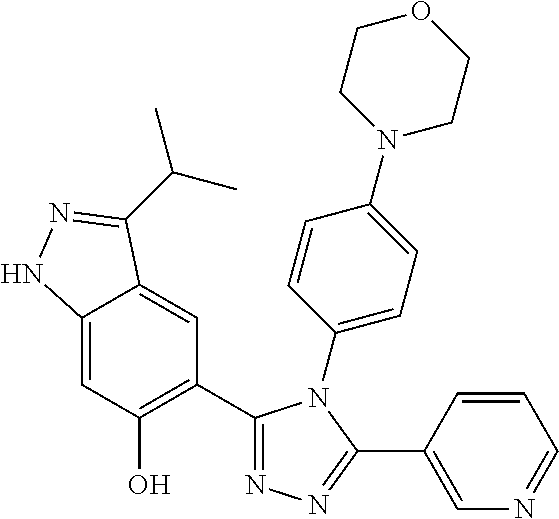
C1=C2C(=CC(C3=NN=C(C4=CN=CC=C4)N3C3=CC=C(N4CCOCC4)C=C3)=C1O)C(C(C)C)=NN2
